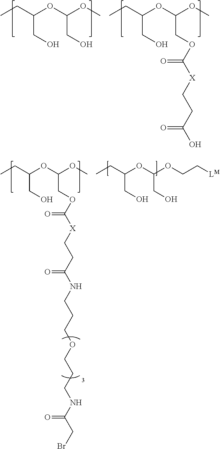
CCC(OC(OC)CO)CO.CCC(OC(OC)COC([X]CCC(O)=O)=O)CO.CCC(OC(OCC[LM])CO)CO.CCC(OC(OC)COC([X]CCC(NCCCOCCCNC(CBr)=O)=O)=O)CO
